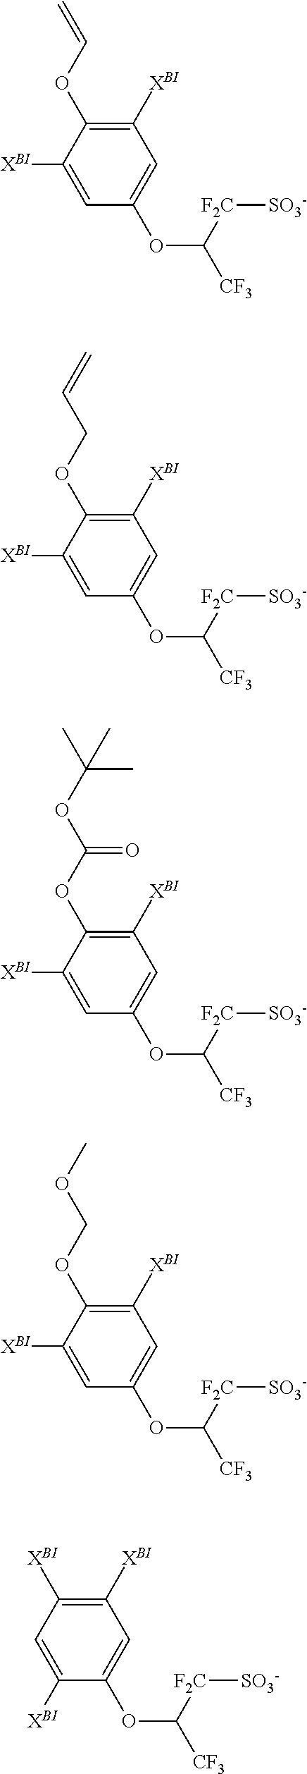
C1([XBI])=CC(OC([F2C][SO3-])[CF3])=CC([XBI])=C1OC=C.C1([XBI])=CC(OC([F2C][SO3-])[CF3])=CC([XBI])=C1OCC=C.C1([XBI])=CC(OC([F2C][SO3-])[CF3])=CC([XBI])=C1OC(OC(C)(C)C)=O.C1([XBI])=CC(OC([F2C][SO3-])[CF3])=CC([XBI])=C1OCOC.C1=C([XBI])C(OC([F2C][SO3-])[CF3])=CC([XBI])=C1[XBI]
